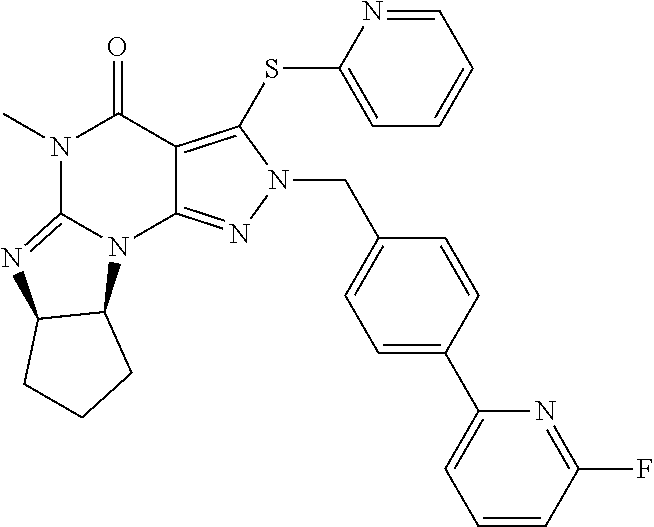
N1(C)C2=NC3C(N2C2=NN(CC4=CC=C(C5=CC=CC(F)=N5)C=C4)C(SC4=CC=CC=N4)=C2C1=O)CCC3
